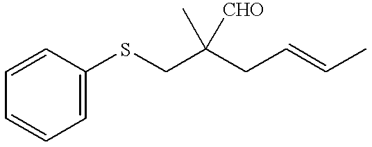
C1=CC=C(SCC(CC=CC)([CHO])C)C=C1
